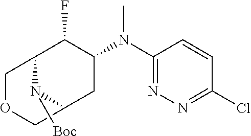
C1(N(C2=NN=C(Cl)C=C2)C)C(F)C2COCC(C1)N2[Boc]
